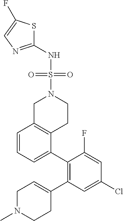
C1(NS(=O)(N2CC3=C(CC2)C(C2=C(C4=CCN(C)CC4)C=C(Cl)C=C2F)=CC=C3)=O)=NC=C(F)S1
